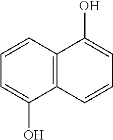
C1=CC2=C(C(O)=C1)C=CC=C2O
